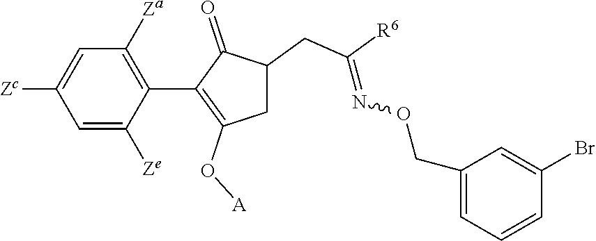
C1=C([Ze])C(C2=C(O[A])CC(CC([R6])=NOCC3=CC=CC(Br)=C3)C2=O)=C([Za])C=C1[Zc]
